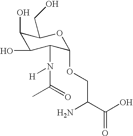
C1(O)C(O)C(N([H])C(=O)C)C(OCC(C(O)=O)N)OC1CO
